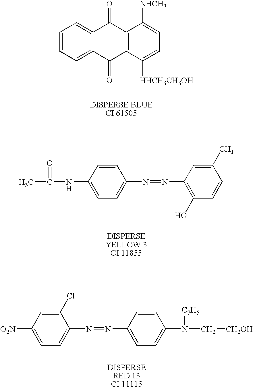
C1=CC=C2C(=C1)C(=O)C1=C(C2=O)C([HHCH3CH3OH])=CC=C1[NHCH3].C1=C(NC(C)=O)C=CC(N=NC2=C(O)C=CC([CH1])=C2)=C1.C1=C([O2N])C=C(Cl)C(N=NC2=CC=C(N(C[CH2OH])[C7H5])C=C2)=C1
